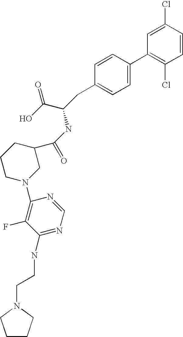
C1=C(Cl)C=CC(Cl)=C1C1=CC=C(CC(C(=O)O)NC(C2CCCN(C3=C(F)C(NCCN4CCCC4)=NC=N3)C2)=O)C=C1
